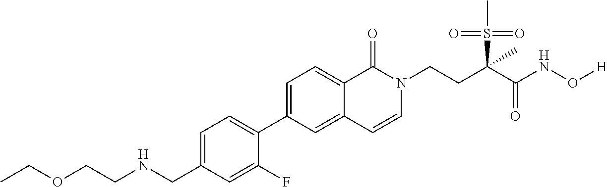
C1=C(CNCCOCC)C=C(F)C(C2=CC=C3C(=C2)C=CN(CCC(C(NO[H])=O)(S(C)(=O)=O)C)C3=O)=C1
